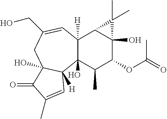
C12(O)C([H])(C=C(CO)CC3(O)C1([H])C=C(C)C3=O)C1C(O)(C(OC(=O)C)C2C)C1(C)C
